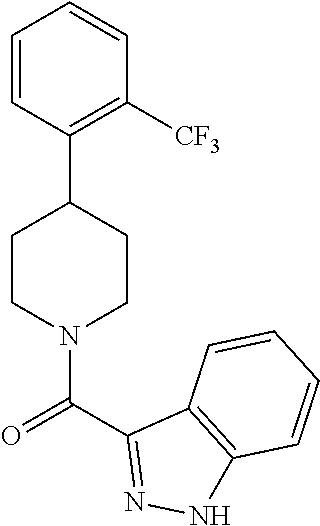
C1=CC=CC(C2CCN(C(C3=NNC4=C3C=CC=C4)=O)CC2)=C1[CF3]
